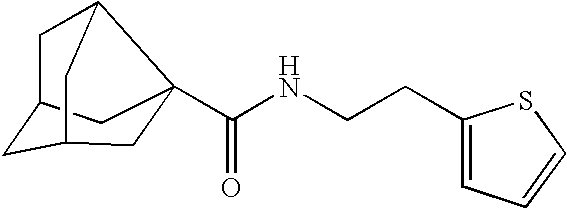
C1(CCNC(=O)C23CC4CC(C2)CC3C4)=CC=CS1
